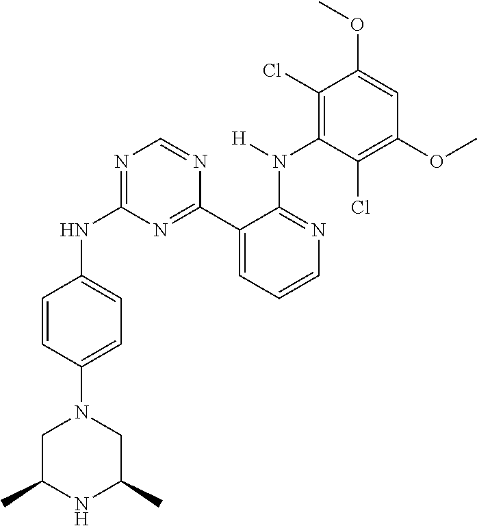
C1=CC(N2CC(C)NC(C)C2)=CC=C1NC1=NC=NC(C2=CC=CN=C2N(C2=C(Cl)C(OC)=CC(OC)=C2Cl)[H])=N1
